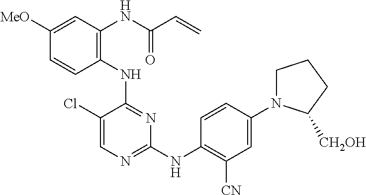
C1(NC2=C(NC(C=C)=O)C=C([MeO])C=C2)=NC(NC2=C([CN])C=C(N3CCCC3[CH2OH])C=C2)=NC=C1Cl
